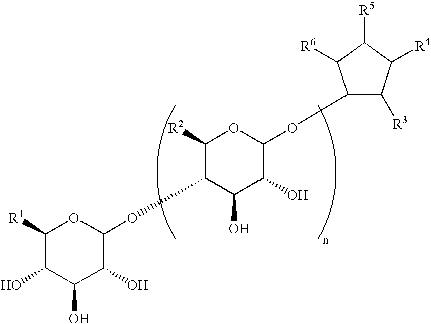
C1([R1])C(O)C(O)C(O)C(OC2C([R2])OC(OC3C([R3])C([R4])C([R5])C3[R6])C(O)C2O)O1
